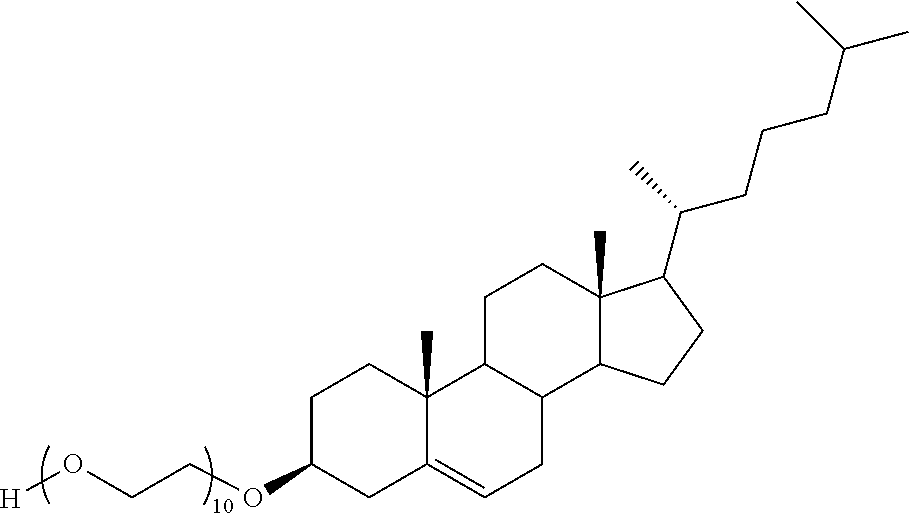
C1C(OCCO[H])CC2=CCC3C(C2(C)C1)CCC1(C)C3CCC1C(C)CCCC(C)C
